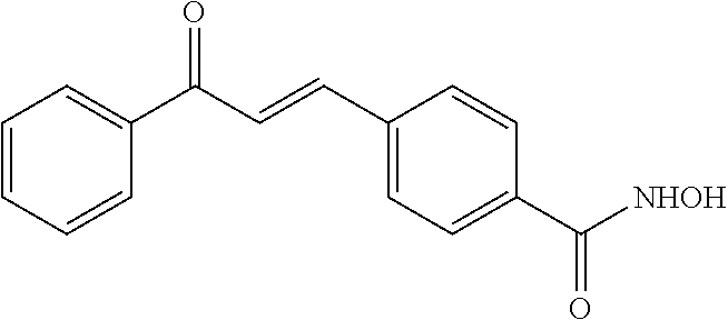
C1=CC=CC(C(=O)C=CC2=CC=C(C(=O)[NHOH])C=C2)=C1
